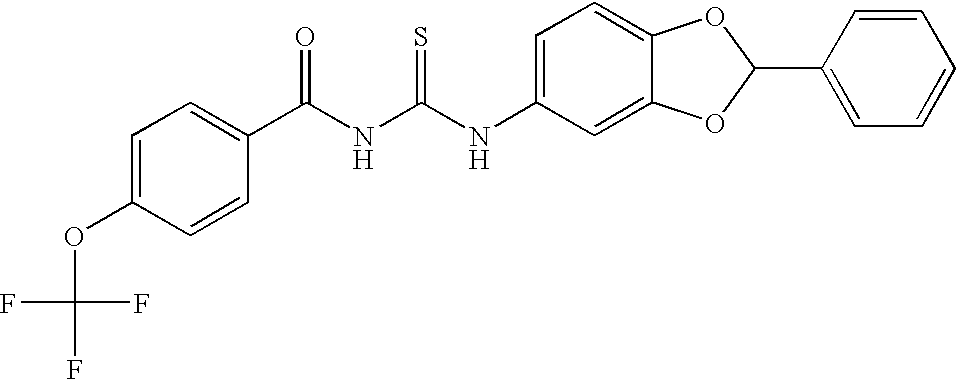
C(NC(NC1=CC=C2C(=C1)OC(C1=CC=CC=C1)O2)=S)(=O)C1=CC=C(OC(F)(F)F)C=C1
